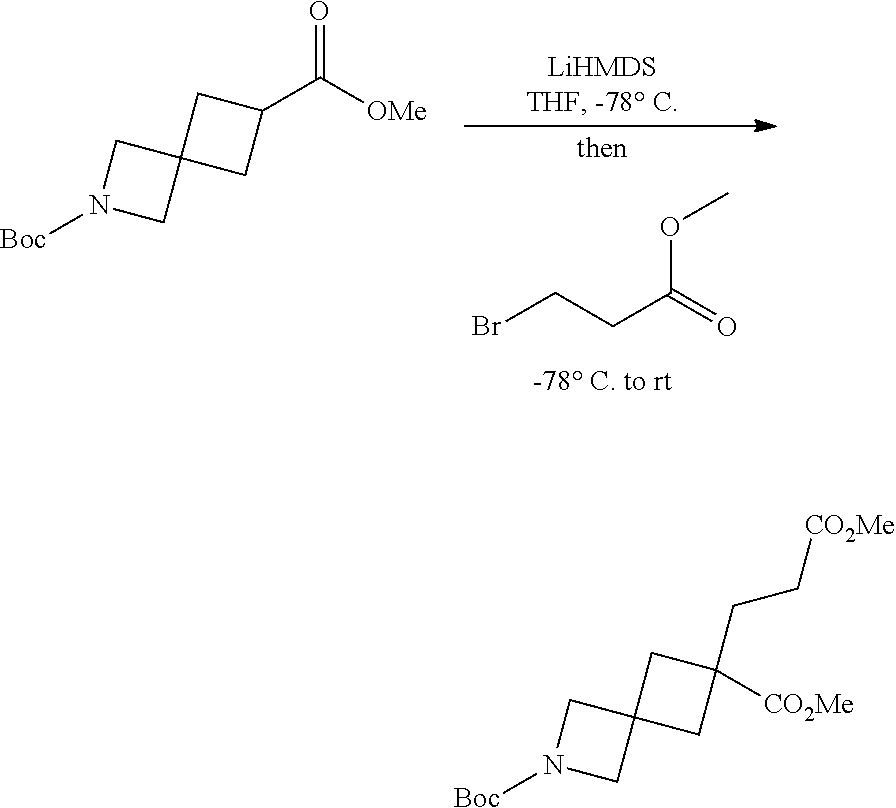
BrCCC(=O)OC.O=C([OMe])C1CC2(C1)CN([Boc])C2.C1(CC[CO2Me])([CO2Me])CC2(C1)CN([Boc])C2
